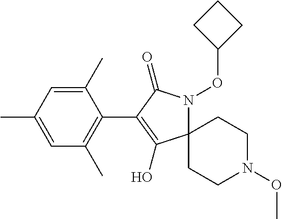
C1(C)=CC(C)=CC(C)=C1C1=C(O)C2(N(OC3CCC3)C1=O)CCN(OC)CC2
